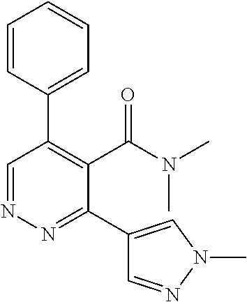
C1=CC(C2=C(C(=O)N(C)C)C(C3=CN(C)N=C3)=NN=C2)=CC=C1
